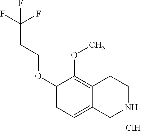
C1(OCCC(F)(F)F)=CC=C2C(=C1OC)CCNC2.Cl
